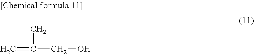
C=C(CO)C
